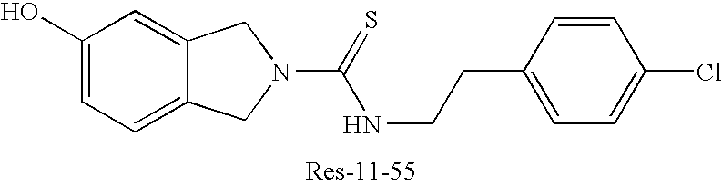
C1(O)=CC=C2C(=C1)CN(C(=S)NCCC1=CC=C(Cl)C=C1)C2
